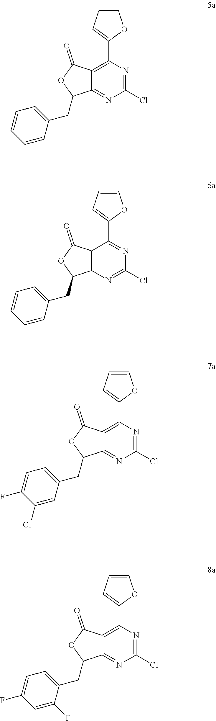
C12=C(C3=CC=CO3)N=C(Cl)N=C1C(CC1=CC=CC=C1)OC2=O.C12=C(N=C(Cl)N=C1C1=CC=CO1)C(CC1=CC=CC=C1)OC2=O.C12=C(C3=CC=CO3)N=C(Cl)N=C1C(CC1=CC=C(F)C(Cl)=C1)OC2=O.C12=C(C3=CC=CO3)N=C(Cl)N=C1C(CC1=CC=C(F)C=C1F)OC2=O
